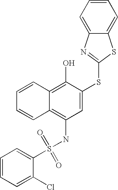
C1=CC=CC2=C(O)C(SC3=NC4=CC=CC=C4S3)=CC(NS(C3=CC=CC=C3Cl)(=O)=O)=C12
